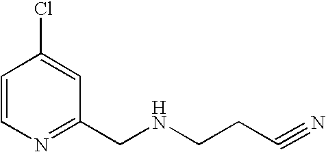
C1=CN=C(CNCCC#N)C=C1Cl
